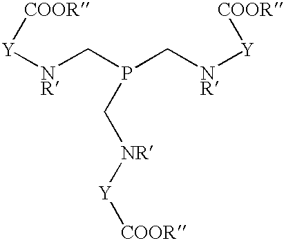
[Y]([NR]CP(C[NR][Y][COOR])C[NR][Y][COOR])[COOR]
